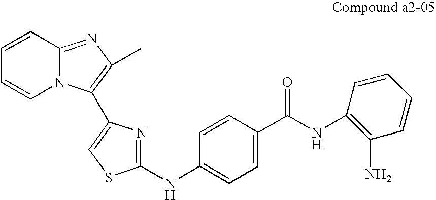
C1=CN2C(=NC(C)=C2C2=CSC(NC3=CC=C(C(NC4=C(N)C=CC=C4)=O)C=C3)=N2)C=C1
